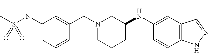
C1(N(S(C)(=O)=O)C)=CC=CC(CN2CCCC(NC3=CC4=C(C=C3)NN=C4)C2)=C1
